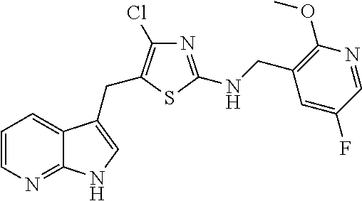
C1=CN=C2C(=C1)C(CC1=C(Cl)N=C(NCC3=C(OC)N=CC(F)=C3)S1)=CN2
